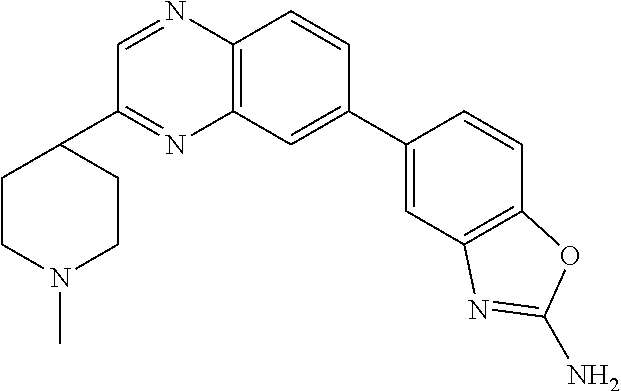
C1(C2=CC3=C(C=C2)N=CC(C2CCN(C)CC2)=N3)=CC2=C(C=C1)OC(N)=N2
